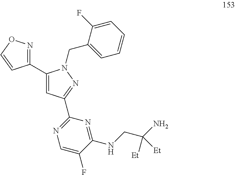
C1(C2=CC(C3=NC=C(F)C(NCC(N)([Et])[Et])=N3)=NN2CC2=CC=CC=C2F)=NOC=C1
